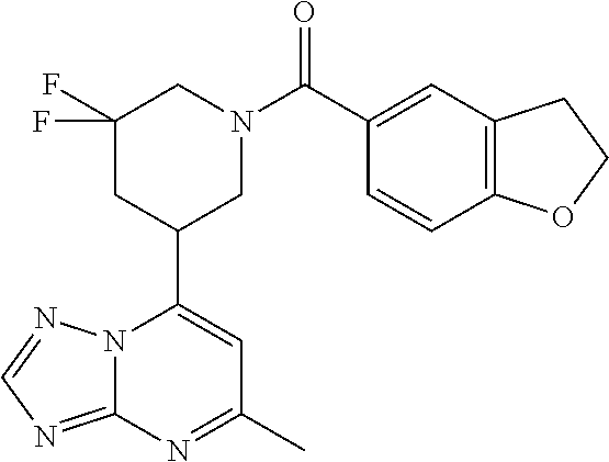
N12C(=NC=N1)N=C(C)C=C2C1CN(C(=O)C2=CC3=C(C=C2)OCC3)CC(F)(F)C1
